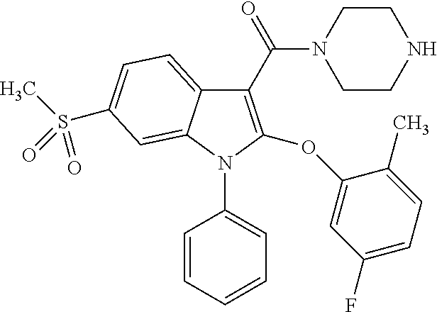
C1(C(N2CCNCC2)=O)=C(OC2=CC(F)=CC=C2C)N(C2=CC=CC=C2)C2=CC(S(C)(=O)=O)=CC=C12
